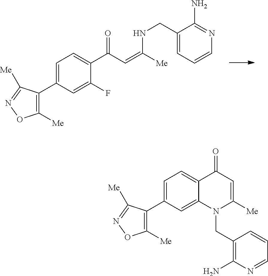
FC1=CC(C2=C([Me])ON=C2[Me])=CC=C1C(C=C([Me])NCC1=CC=CN=C1N)=O.C1([Me])=C(C2=CC=C3C(=C2)N(CC2=C(N)N=CC=C2)C([Me])=CC3=O)C([Me])=NO1
